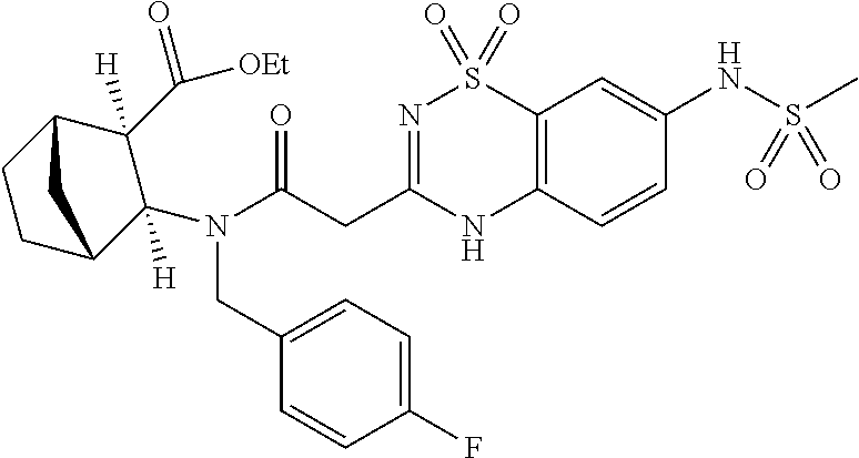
C12=C(C=CC(NS(=O)(C)=O)=C1)NC(CC(N(CC1=CC=C(F)C=C1)C1([H])C3CCC(C1([H])C([OEt])=O)C3)=O)=NS2(=O)=O
